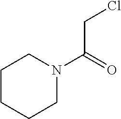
ClCC(N1CCCCC1)=O
